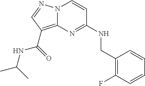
N12C(=C(C(=O)NC(C)C)C=N1)N=C(NCC1=C(F)C=CC=C1)C=C2
